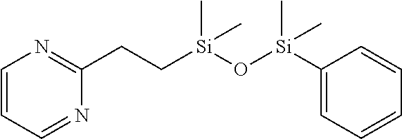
C1=CC=NC(CC[Si](O[Si](C2=CC=CC=C2)(C)C)(C)C)=N1
